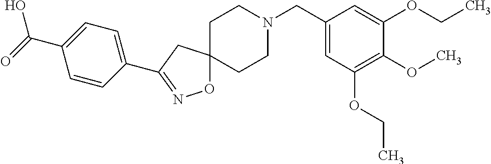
O1C2(CC(C3=CC=C(C(=O)O)C=C3)=N1)CCN(CC1=CC(OCC)=C(OC)C(OCC)=C1)CC2
